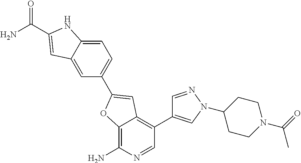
C12=C(N)N=CC(C3=CN(C4CCN(C(C)=O)CC4)N=C3)=C1C=C(C1=CC=C3C(=C1)C=C(C(N)=O)N3)O2
